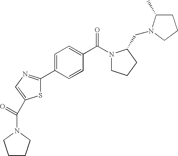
C1=C(C2=NC=C(C(=O)N3CCCC3)S2)C=CC(C(=O)N2CCCC2CN2C(C)CCC2)=C1
